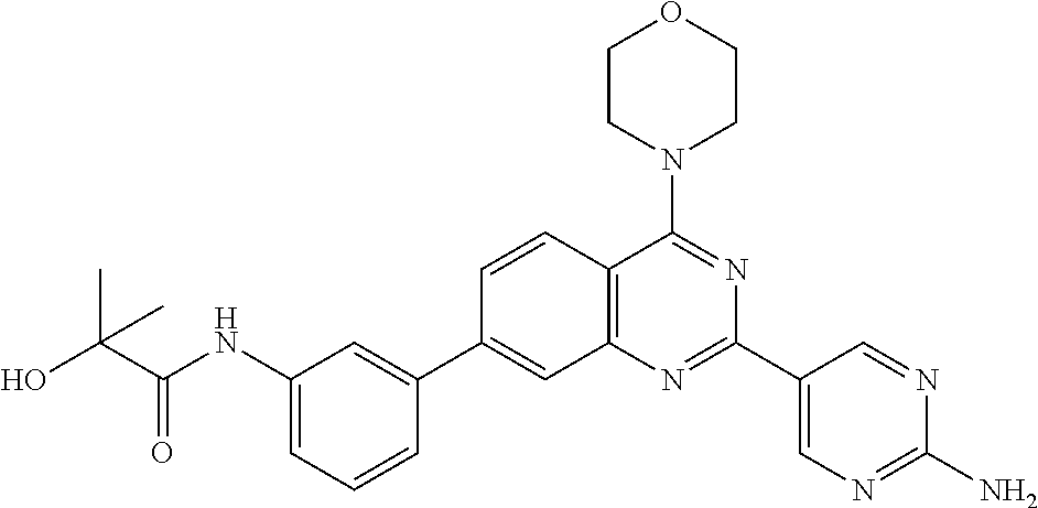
C1(NC(C(O)(C)C)=O)=CC=CC(C2=CC3=C(C=C2)C(N2CCOCC2)=NC(C2=CN=C(N)N=C2)=N3)=C1
